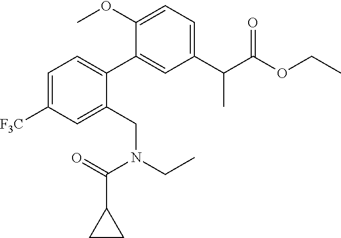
C1=C([F3C])C=C(CN(CC)C(=O)C2CC2)C(C2=CC(C(C(OCC)=O)C)=CC=C2OC)=C1
